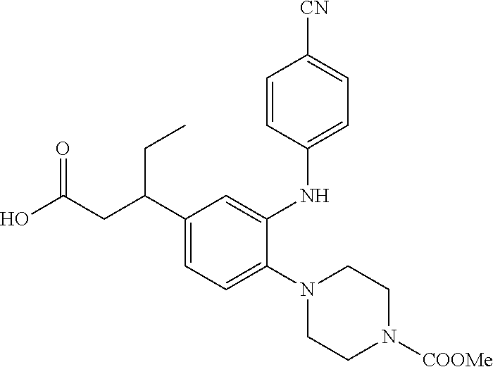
N1(C2=CC=C(C(CC(O)=O)CC)C=C2NC2=CC=C([CN])C=C2)CCN([COOMe])CC1
